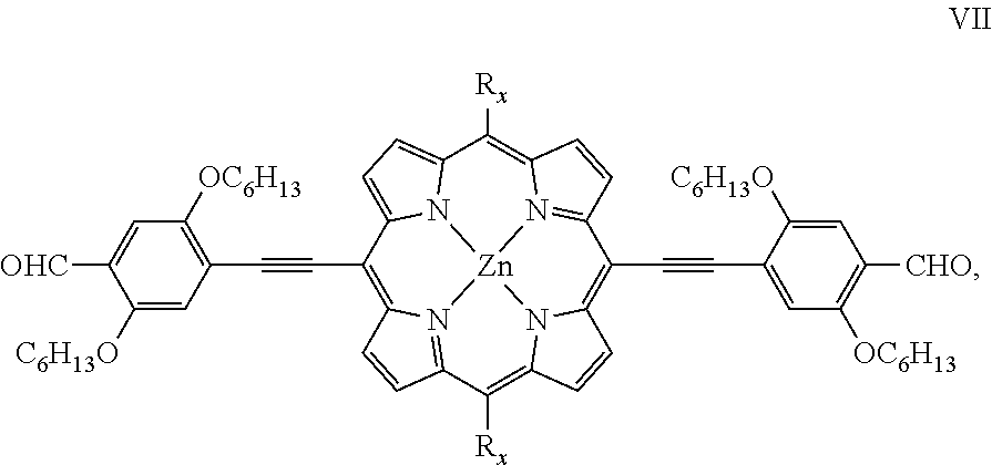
C1(C#CC2=C3C=CC4=N3[Zn]35N6C(=CC=C62)C([Rx])=C2N3=C(C=C2)C(C#CC2=CC([OC6H13])=C([CHO])C=C2[C6H13O])=C2N5C(=C4[Rx])C=C2)=C([OC6H13])C=C([OHC])C([C6H13O])=C1
